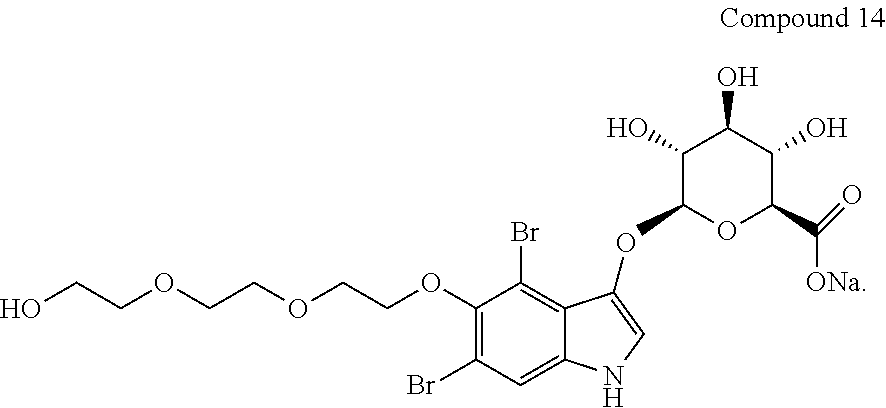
C(COCCOCCOC1=C(Br)C=C2C(=C1Br)C(O)=CN2)O.C1(O)C(C)OC(C(=O)[ONa])C(O)C1O
